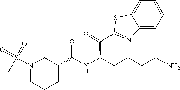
C1(C(C(CCCCN)NC(=O)C2CCCN(S(C)(=O)=O)C2)=O)=NC2=CC=CC=C2S1
